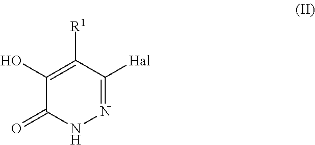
C1(O)=C([R1])C([Hal])=NNC1=O
